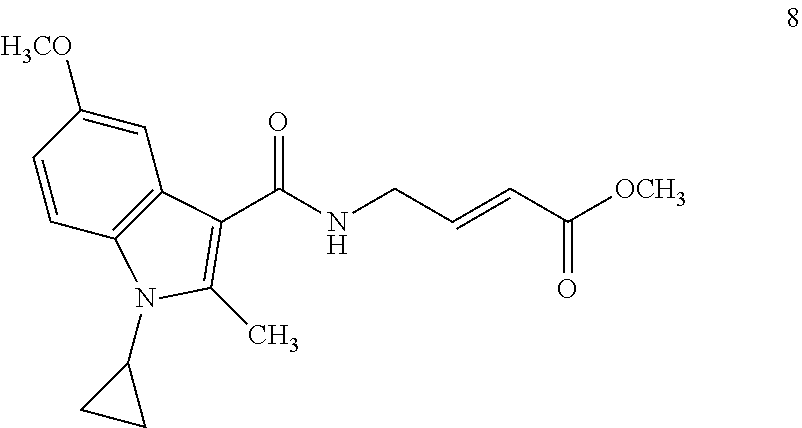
C1=C([H3CO])C=CC2=C1C(C(NCC=CC([OCH3])=O)=O)=C(C)N2C1CC1
